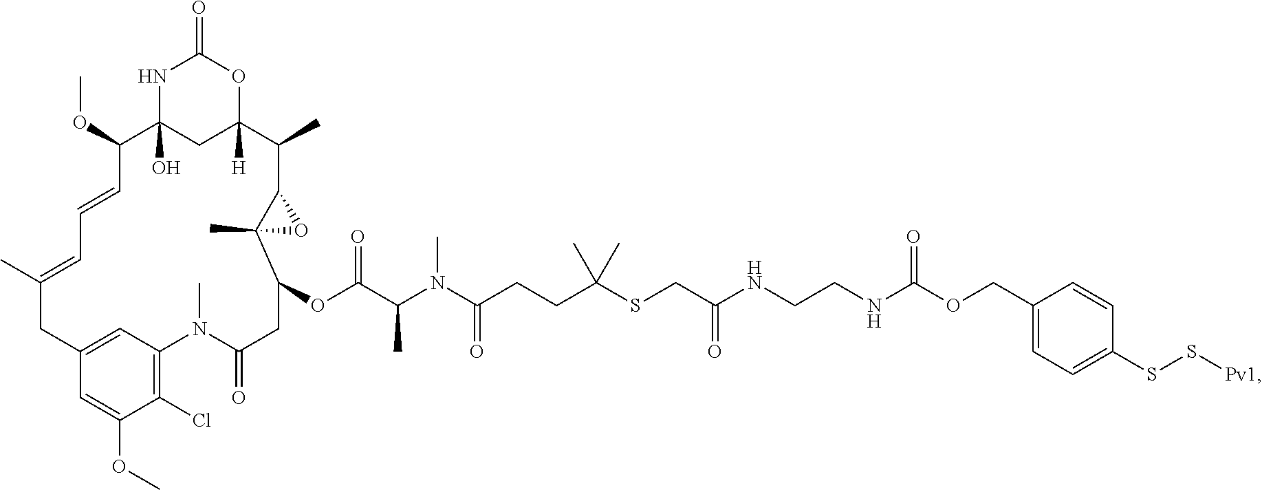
N1C2(O)CC([H])(OC1=O)C(C)C1C(C)(C(OC(C(N(C(CCC(SCC(NCCNC(OCC3=CC=C(SS[Pv1])C=C3)=O)=O)(C)C)=O)C)C)=O)CC(=O)N(C)C3=C(Cl)C(OC)=CC(=C3)CC(C)=CC=CC2OC)O1
